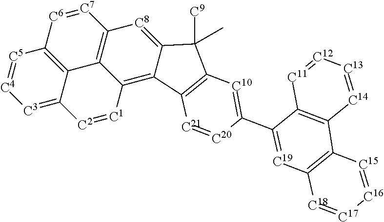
[C3]1=C2C3=C([C5]=[C4]1)[C6]=[C7]C1=C3C(=C3C(=[C8]1)C([C9])(C)C1=C3[C21]=[C20]C(C3=[C19]C4=C(C5=C3[C11]=[C12][C13]=[C14]5)[C15]=[C16][C17]=[C18]4)=[C10]1)[C1]=[C2]2
